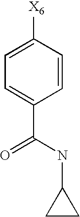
C1=C([X6])C=CC(C(NC2CC2)=O)=C1
